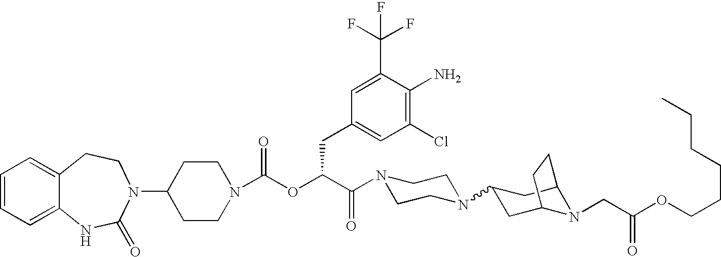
C12=CC=CC=C1NC(=O)N(C1CCN(C(OC(C(=O)N3CCN(C4CC5N(CC(OCCCCCC)=O)C(C4)CC5)CC3)CC3=CC(Cl)=C(N)C(C(F)(F)F)=C3)=O)CC1)CC2
